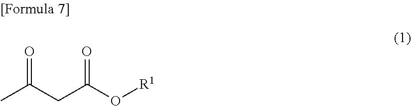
CC(=O)CC(=O)O[R1]
